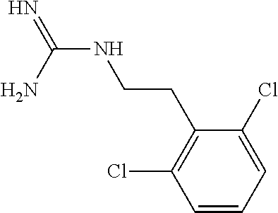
N(C(N)=N)CCC1=C(Cl)C=CC=C1Cl
